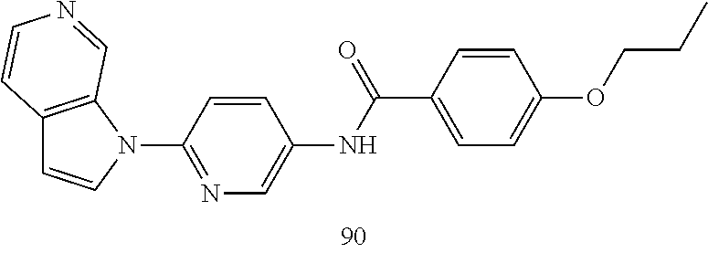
C12=C(N(C3=NC=C(NC(C4=CC=C(OCCC)C=C4)=O)C=C3)C=C1)C=NC=C2
